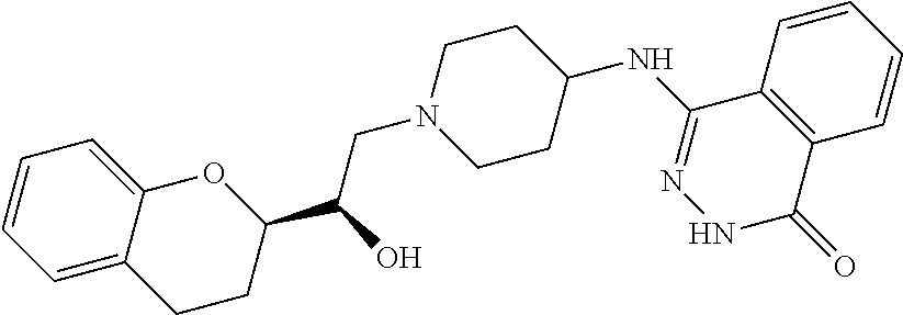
C1=C2C(=CC=C1)OC(C(O)CN1CCC(NC3=NNC(=O)C4=C3C=CC=C4)CC1)CC2
